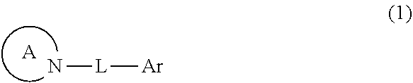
[L]([Ar])N.[A]
